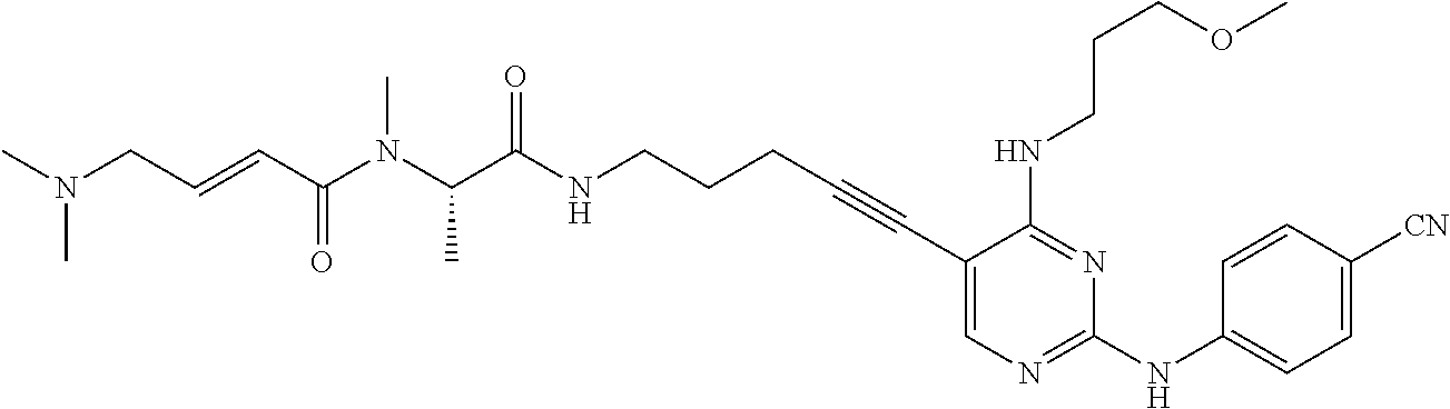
C1(C#CCCCNC(C(N(C(C=CCN(C)C)=O)C)C)=O)=CN=C(NC2=CC=C([CN])C=C2)N=C1NCCCOC
